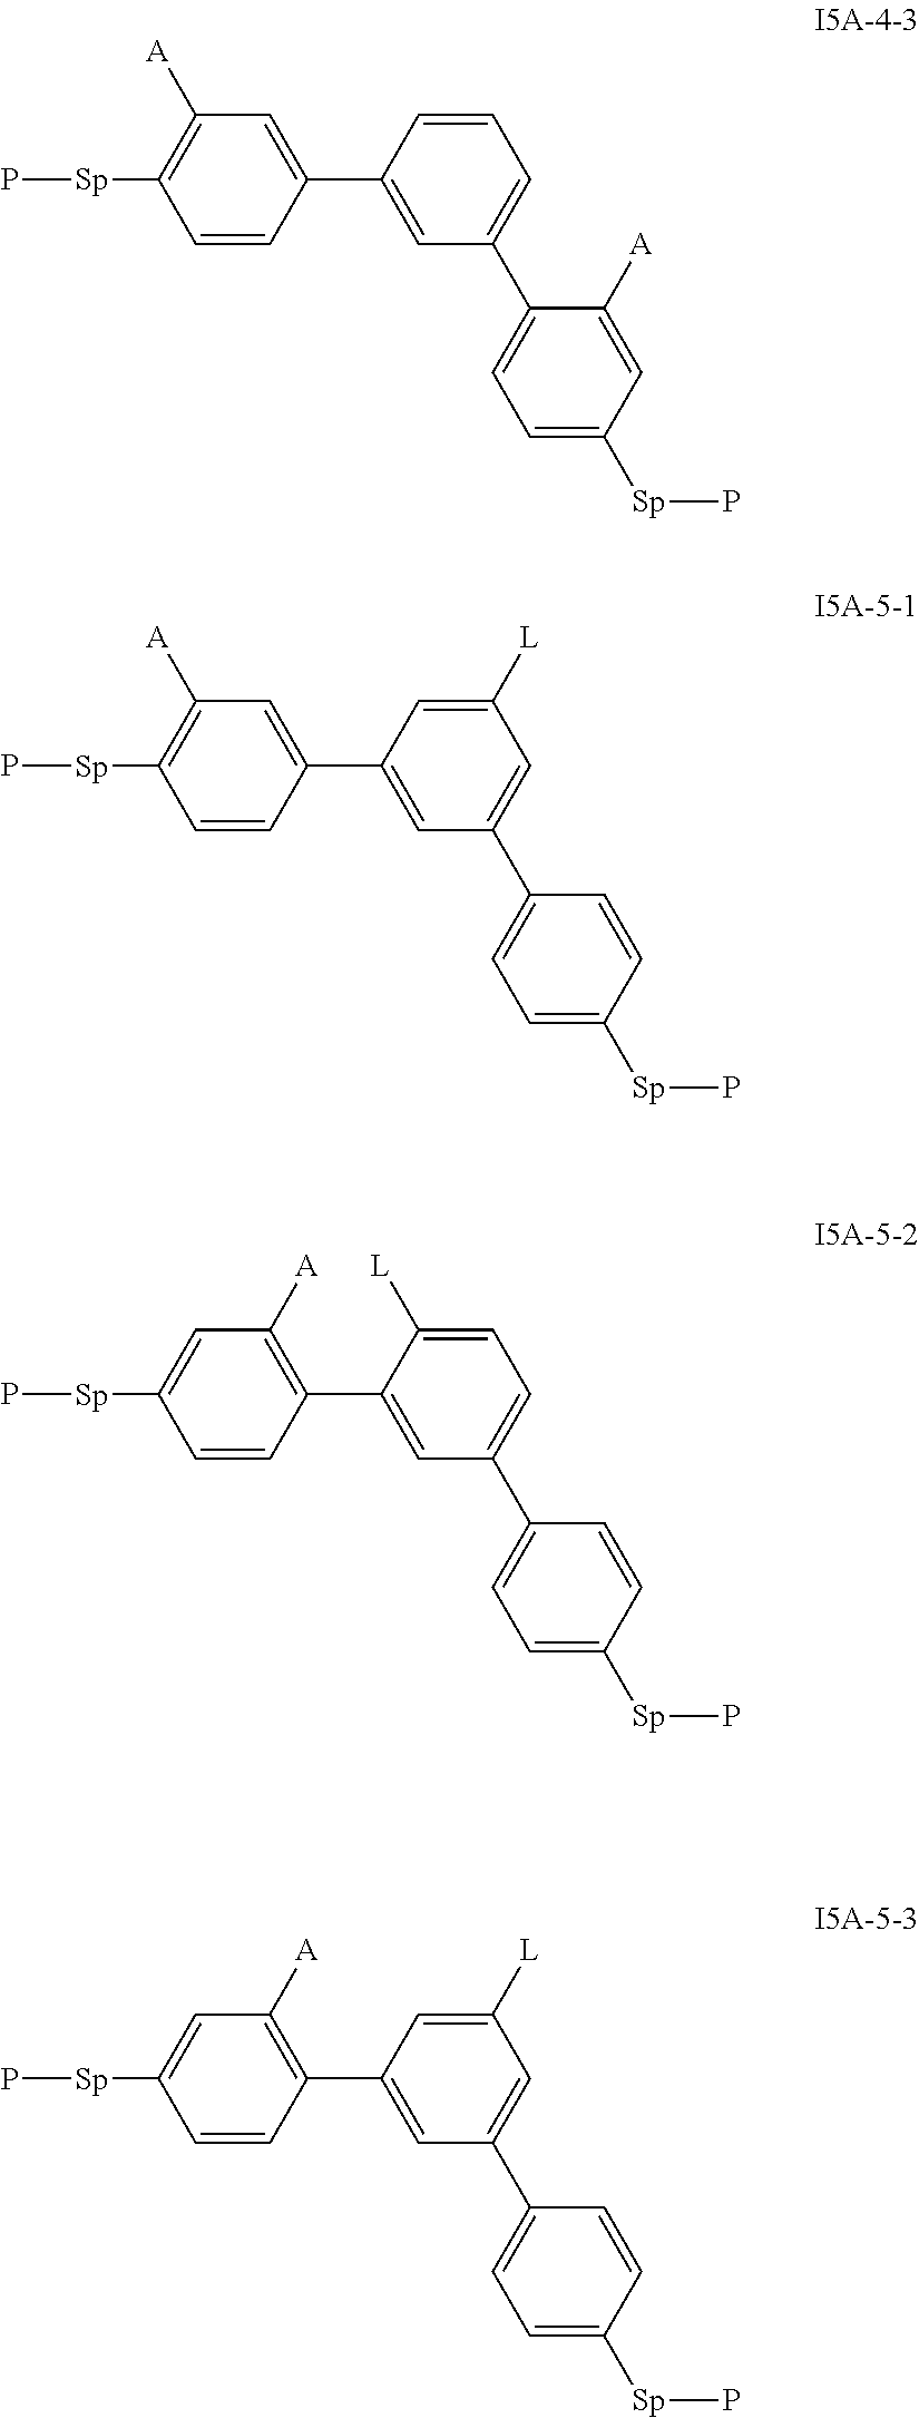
C1=CC(C2=CC(C3=CC=C([Sp]P)C=C3[A])=CC=C2)=CC([A])=C1[Sp]P.C1=CC(C2=CC(C3=CC=C([Sp]P)C=C3)=CC([L])=C2)=CC([A])=C1[Sp]P.C1=CC(C2=CC(C3=CC=C([Sp]P)C=C3)=CC=C2[L])=C([A])C=C1[Sp]P.C1=CC(C2=CC(C3=CC=C([Sp]P)C=C3)=CC([L])=C2)=C([A])C=C1[Sp]P
